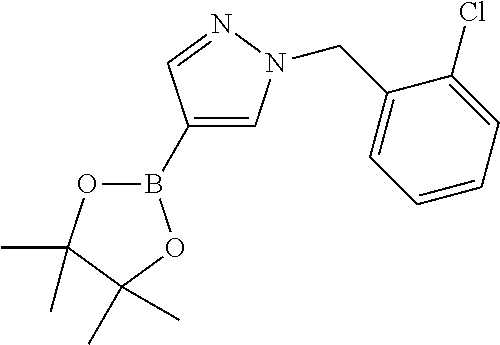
B1(C2=CN(CC3=CC=CC=C3Cl)N=C2)OC(C)(C)C(C)(C)O1
